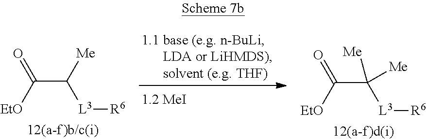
C(C([Me])[L3][R6])([EtO])=O.C(C([Me])([L3][R6])[Me])([EtO])=O
